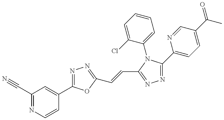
C1(C#N)=NC=CC(C2=NN=C(C=CC3=NN=C(C4=CC=C(C(=O)C)C=N4)N3C3=CC=CC=C3Cl)O2)=C1
